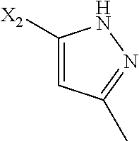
C1=C([X2])NN=C1C
